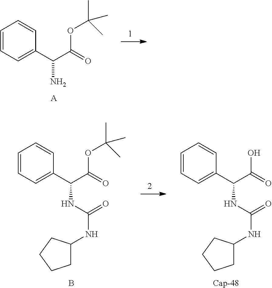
C1=CC=C(C(C(=O)OC(C)(C)C)N)C=C1.[A].C1=CC=C(C(C(=O)O)NC(NC2CCCC2)=O)C=C1.[Cap-48].C1=CC=C(C(C(=O)OC(C)(C)C)NC(NC2CCCC2)=O)C=C1.B
